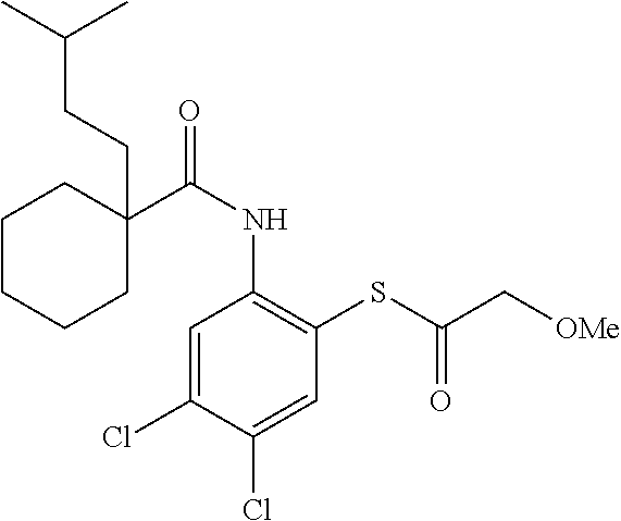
C1=C(Cl)C(Cl)=CC(SC(C[OMe])=O)=C1NC(=O)C1(CCC(C)C)CCCCC1
